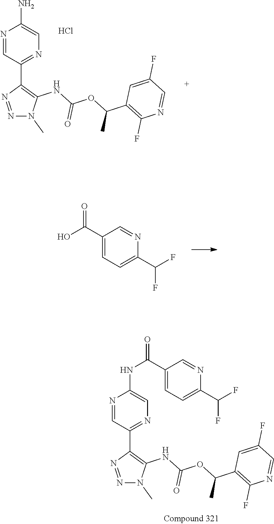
N1(C)N=NC(C2=NC=C(N)N=C2)=C1NC(OC(C1=C(F)N=CC(F)=C1)C)=O.Cl.CN1N=NC(C2=NC=C(NC(C3=CC=C(C(F)F)N=C3)=O)N=C2)=C1NC(=O)OC(C1=C(F)N=CC(F)=C1)C.C1=NC(C(F)F)=CC=C1C(O)=O
